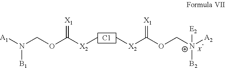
[C1].[A1]N(COC([X2]C)=[X1])[B1].C[X2]C(OC[N+]([A2])([E2])[B2])=[X1].[X-]
